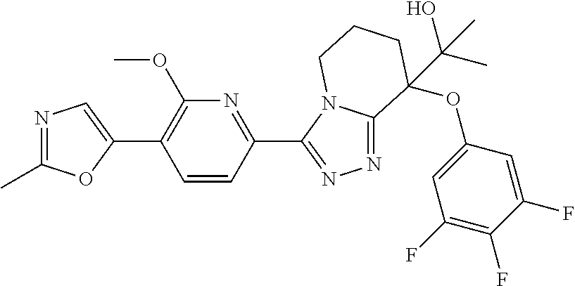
N1=C(C)OC(C2=C(OC)N=C(C3=NN=C4N3CCCC4(OC3=CC(F)=C(F)C(F)=C3)C(O)(C)C)C=C2)=C1
